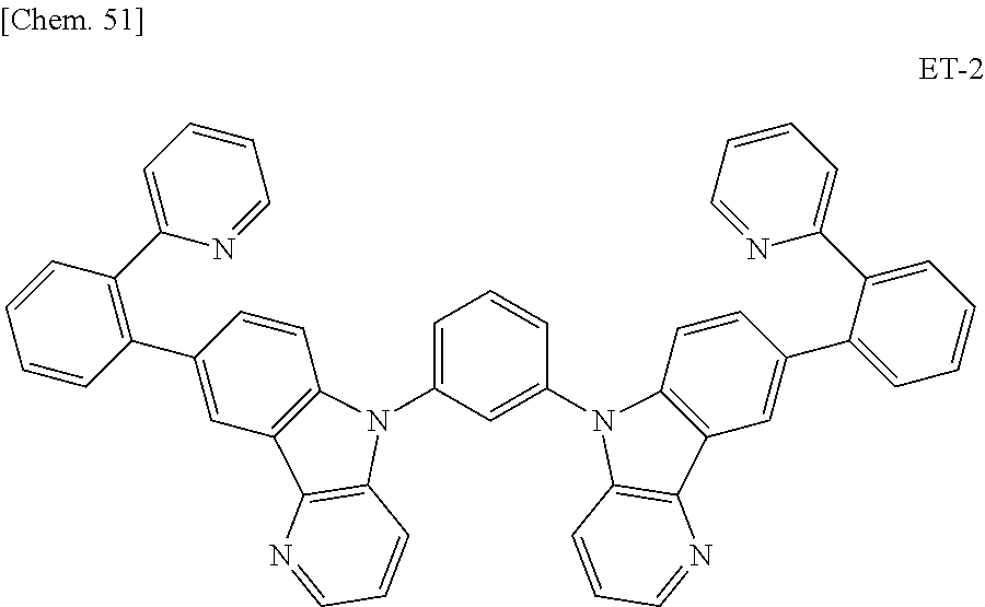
C1=C(N2C3=C(C=C(C4=C(C5=CC=CC=N5)C=CC=C4)C=C3)C3=C2C=CC=N3)C=C(N2C3=C(C=C(C4=CC=CC=C4C4=CC=CC=N4)C=C3)C3=C2C=CC=N3)C=C1
